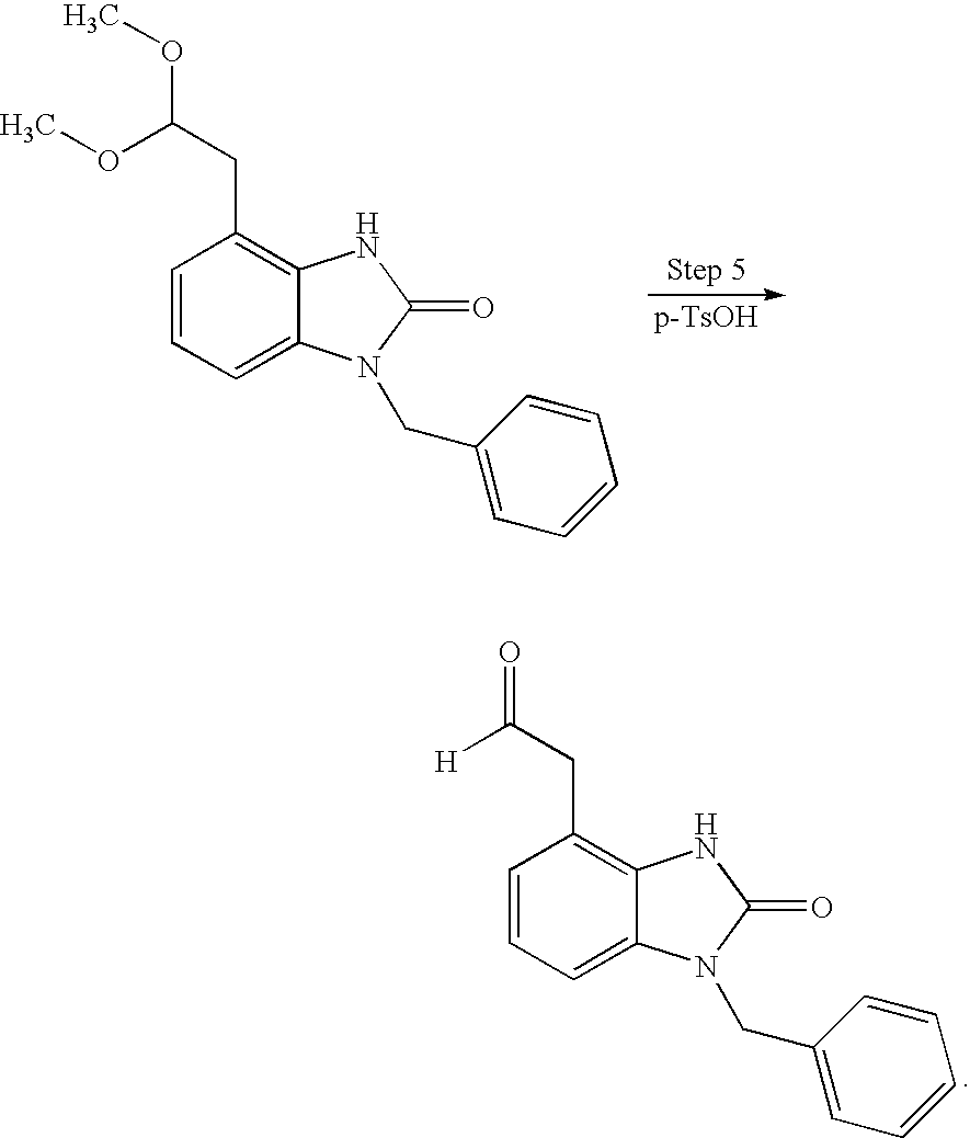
C1=CC=C2C(=C1CC(OC)OC)NC(=O)N2CC1=CC=CC=C1.C1=CC=C2C(=C1CC(=O)[H])NC(=O)N2CC1=CC=CC=C1
